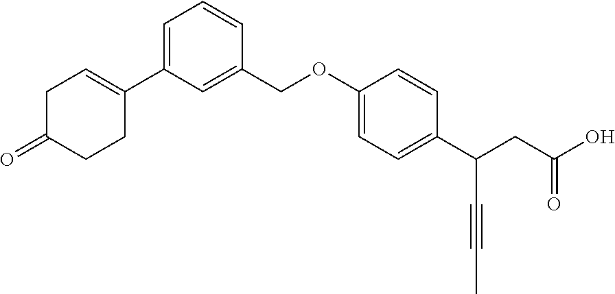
C1C=C(C2=CC=CC(COC3=CC=C(C(CC(O)=O)C#CC)C=C3)=C2)CCC1=O
